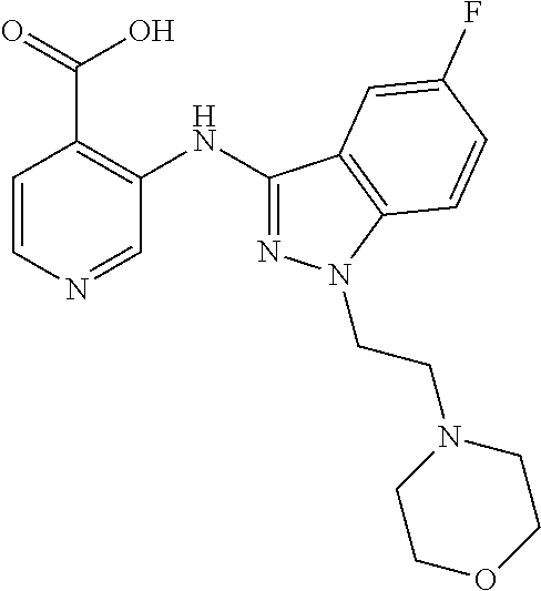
C1=CN=CC(NC2=NN(CCN3CCOCC3)C3=C2C=C(F)C=C3)=C1C(=O)O
